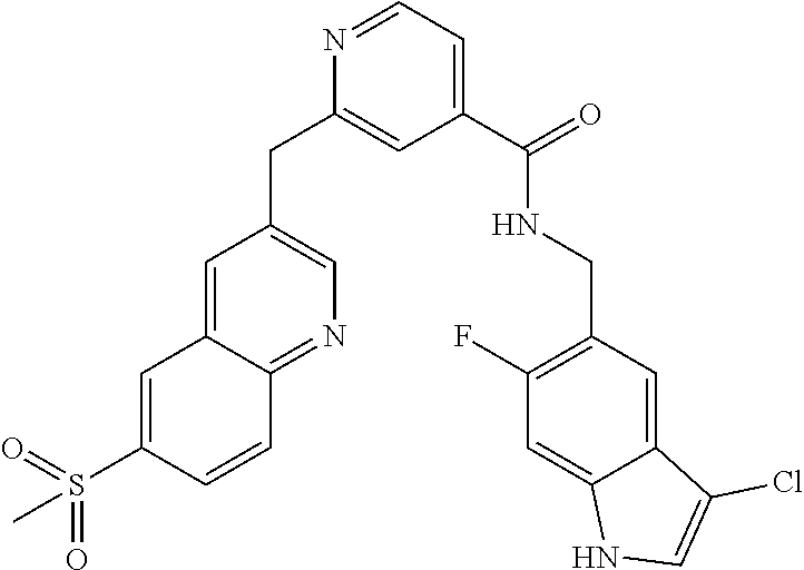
N1=CC=C(C(NCC2=C(F)C=C3C(=C2)C(Cl)=CN3)=O)C=C1CC1=CN=C2C(=C1)C=C(S(C)(=O)=O)C=C2
